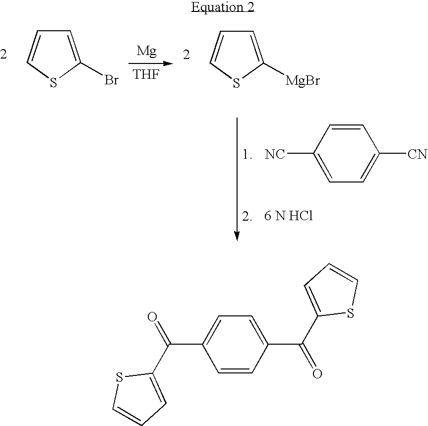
C1=C(Br)SC=C1.[Mg].[THF].C1=C([MgBr])SC=C1.C1=C([NC])C=CC([CN])=C1.C1=CC(C(=O)C2=CC=CS2)=CC=C1C(=O)C1=CC=CS1
